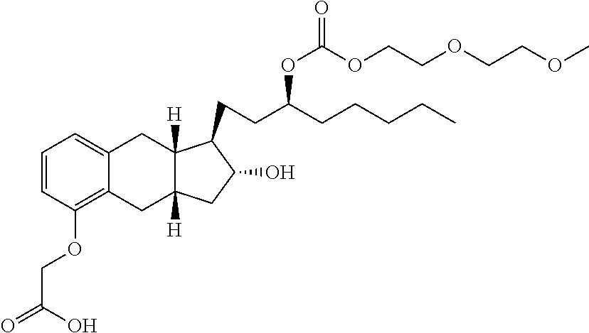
C1=CC(OCC(=O)O)=C2C(=C1)CC1([H])C([H])(C2)CC(O)C1CCC(CCCCC)OC(=O)OCCOCCOC
